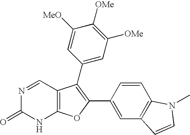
N1=CC2=C(NC1=O)OC(C1=CC3=C(C=C1)N(C)C=C3)=C2C1=CC([OMe])=C([OMe])C([MeO])=C1
